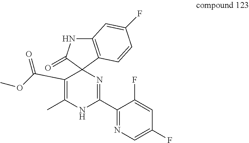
C12(N=C(C3=NC=C(F)C=C3F)NC(C)=C1C(OC)=O)C1=C(NC2=O)C=C(F)C=C1
